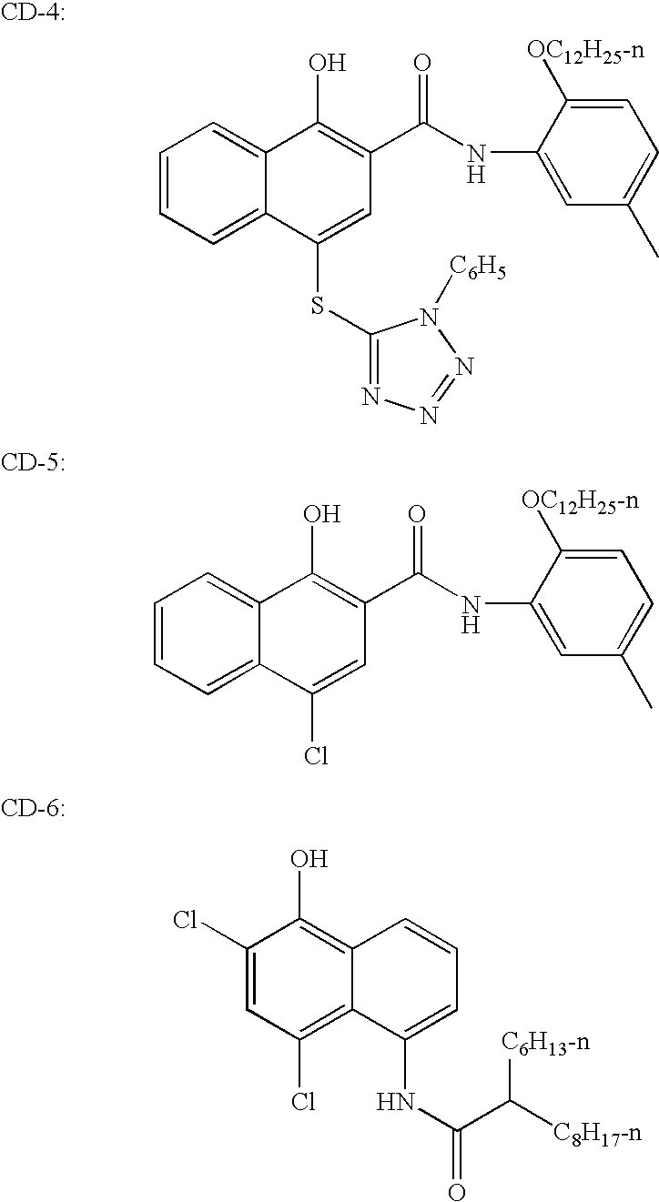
C1=CC=C2C(=C1)C(O)=C(C(NC1=CC(C)=CC=C1[OC12H25-n])=O)C=C2SC1=NN=NN1[C6H5].[CD-4:].[CD-5:].C1=CC=C2C(=C1)C(O)=C(C(NC1=CC(C)=CC=C1[OC12H25-n])=O)C=C2Cl.[CD-6:].C1(Cl)=CC(Cl)=C2C(=C1O)C=CC=C2NC(C([C6H13-n])[C8H17-n])=O
